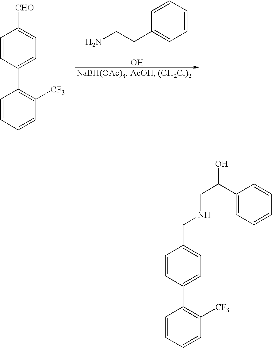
C1=CC=CC([CF3])=C1C1=CC=C([CHO])C=C1.C1=CC=CC=C1C(CN)O.C1=CC=CC([CF3])=C1C1=CC=C(CNCC(O)C2=CC=CC=C2)C=C1
